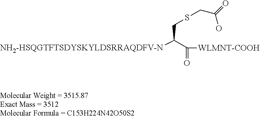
C(C(C([WLMNT-COOH])=O)[NH2-HSQGTFTSDYSKYLDSRRAQDFV-N])SCC(O)=O
